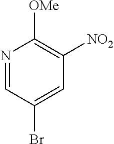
N1=CC(Br)=CC([NO2])=C1[OMe]
